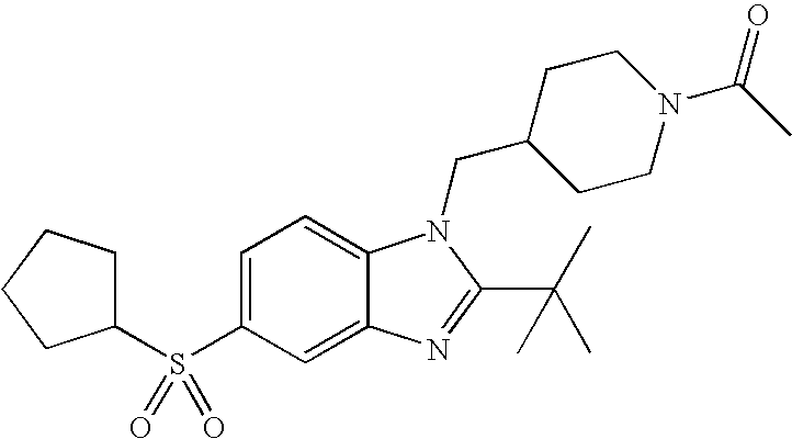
C1=C(S(C2CCCC2)(=O)=O)C=C2C(=C1)N(CC1CCN(C(=O)C)CC1)C(C(C)(C)C)=N2
